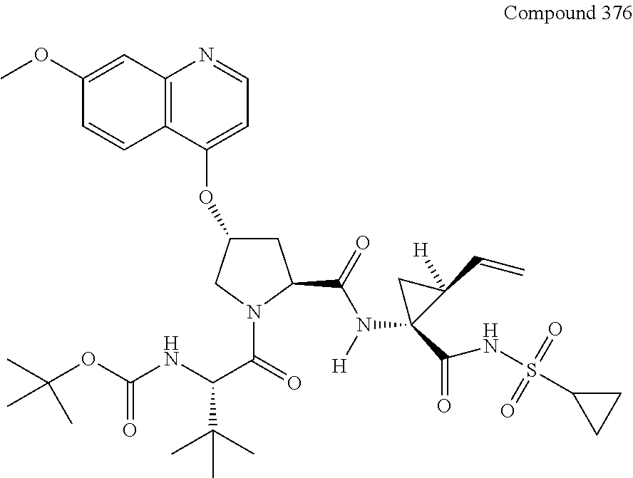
C12=C(C(OC3CC(C(N(C4(C(NS(C5CC5)(=O)=O)=O)C(C=C)([H])C4)[H])=O)N(C(=O)C(NC(OC(C)(C)C)=O)C(C)(C)C)C3)=CC=N1)C=CC(OC)=C2
